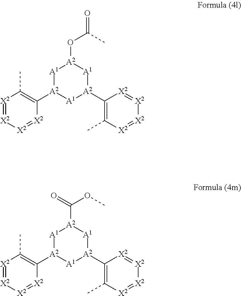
O(C(C)=O)[A2]1[A1][A2](C2=C(C)[X2]=[X2][X2]=[X2]2)[A1][A2](C2=C(C)[X2]=[X2][X2]=[X2]2)[A1]1.C(OC)([A2]1[A1][A2](C2=C(C)[X2]=[X2][X2]=[X2]2)[A1][A2](C2=C(C)[X2]=[X2][X2]=[X2]2)[A1]1)=O
